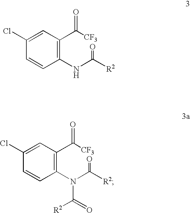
C1(Cl)=CC(C([CF3])=O)=C(NC(=O)[R2])C=C1.C1(Cl)=CC(C([CF3])=O)=C(N(C(=O)[R2])C(=O)[R2])C=C1
